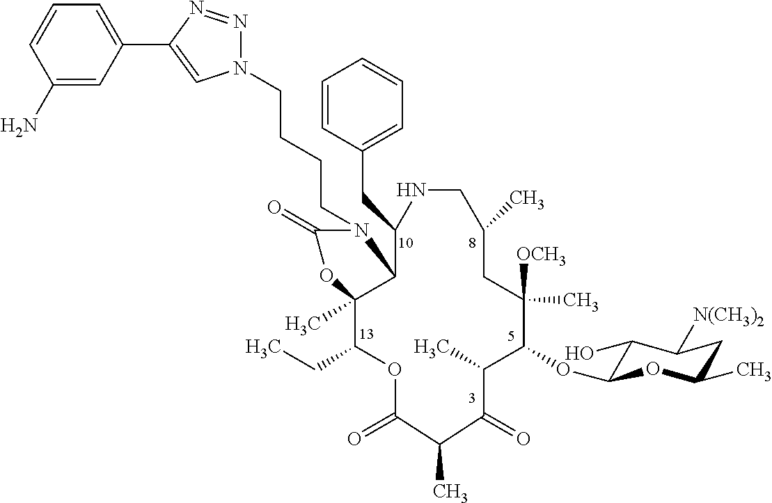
C(CCN1C(=O)OC2(C)C(CC)OC(=O)C(C)C(=O)C(C)C(OC3C(O)C([N(CH3)2])CC(C)O3)C([OCH3])(C)CC(C)CNC(CC3=CC=CC=C3)C12)CN1N=NC(C2=CC=CC(N)=C2)=C1
